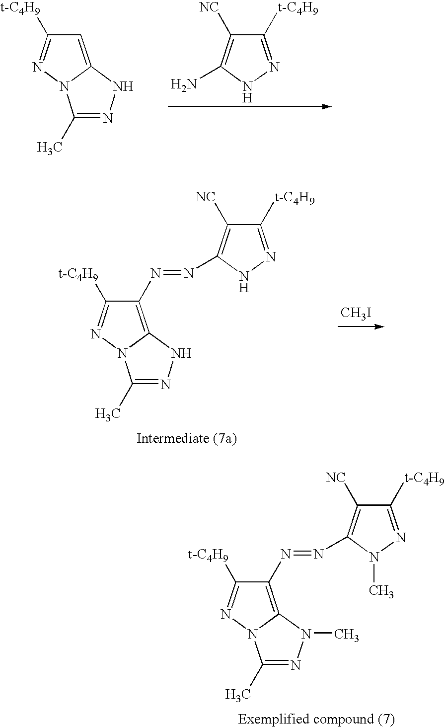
C1(N=NC2=C([NC])C([t-C4H9])=NN2C)=C2N(N=C1[t-C4H9])C(C)=NN2C.C1([t-C4H9])=NNC(N)=C1[NC].C1=C2N(N=C1[t-C4H9])C(C)=NN2.C1(N=NC2=C([NC])C([t-C4H9])=NN2)=C2N(N=C1[t-C4H9])C(C)=NN2.[CH3I]
